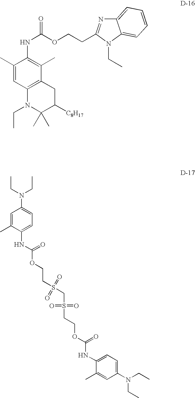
C1(C)=CC2=C(C(C)=C1NC(OCCC1=NC3=CC=CC=C3N1CC)=O)CC([C8H17])C(C)(C)N2CC.CCN(CC)C1=CC=C(NC(=O)OCCS(CS(=O)(=O)CCOC(=O)NC2=CC=C(N(CC)CC)C=C2C)(=O)=O)C(C)=C1
